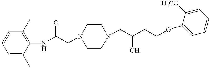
C1=C(C)C(NC(CN2CCN(CC(CCOC3=CC=CC=C3[H3CO])O)CC2)=O)=C(C)C=C1
